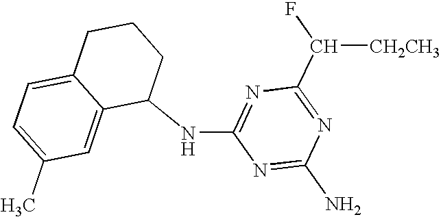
C1(NC2=NC(C(F)[CH2CH3])=NC(N)=N2)CCCC2=CC=C(C)C=C12
